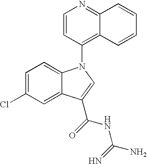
C1=C(Cl)C=C2C(=C1)N(C1=C3C(=NC=C1)C=CC=C3)C=C2C(=O)NC(N)=N
